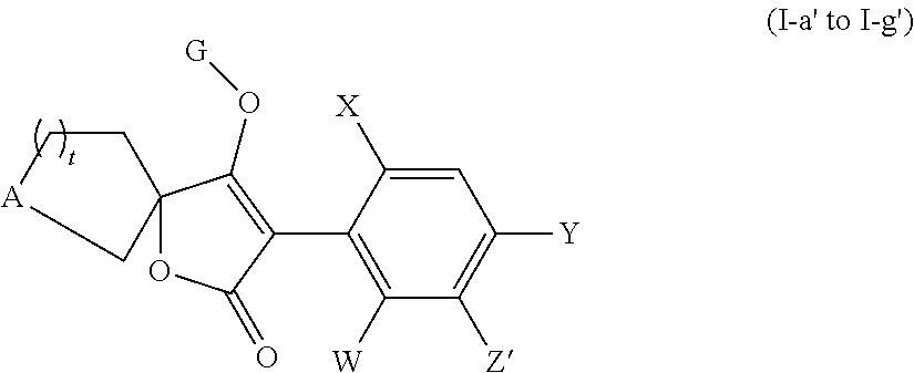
C12(OC(=O)C(C3=C([W])C([Z])=C([Y])C=C3[X])=C1O[G])CC[A]C2
